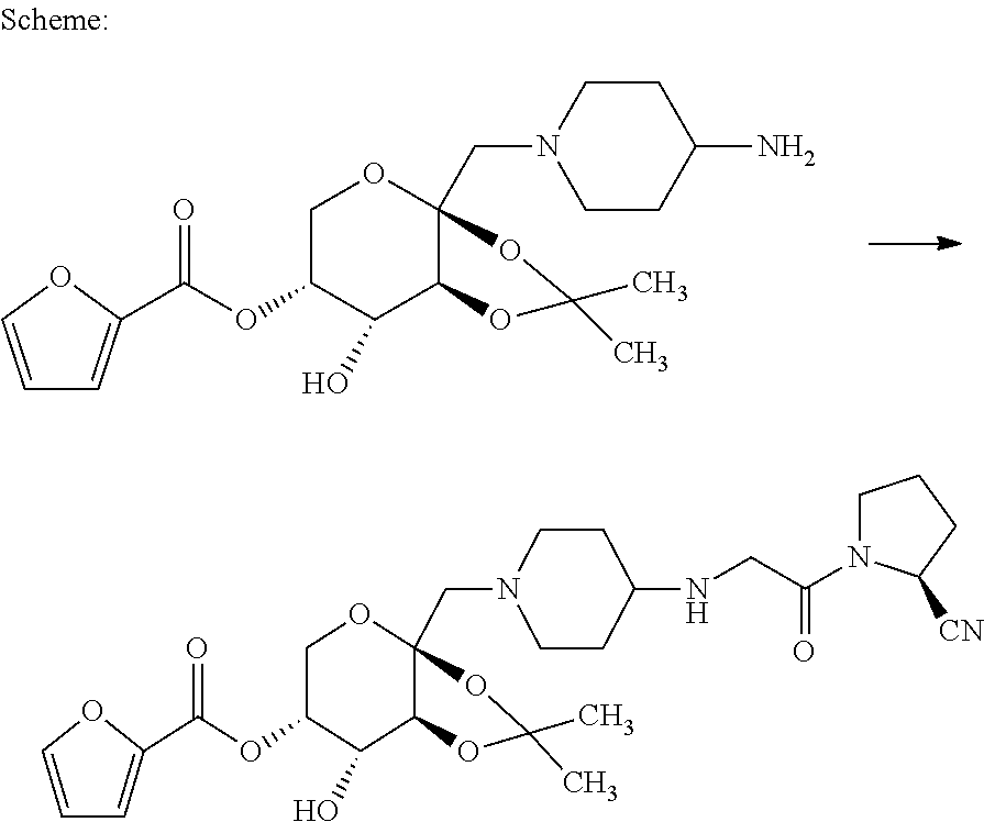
C1C(OC(=O)C2=CC=CO2)C(O)C2C(CN3CCC(N)CC3)(O1)OC(C)(C)O2.C1C(OC(=O)C2=CC=CO2)C(O)C2C(CN3CCC(NCC(N4CCCC4[CN])=O)CC3)(O1)OC(C)(C)O2
